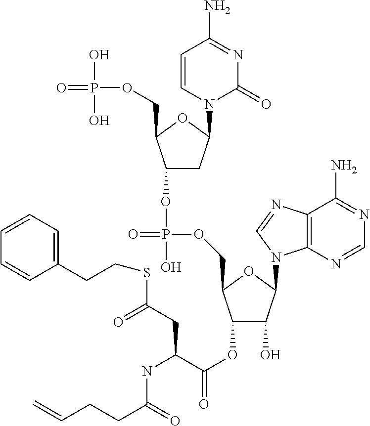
C1=CN(C2CC(OP(OCC3C(OC(C(NC(CCC=C)=O)CC(SCCC4=CC=CC=C4)=O)=O)C(O)C(N4C5=C(C(N)=NC=N5)N=C4)O3)(=O)O)C(COP(O)(O)=O)O2)C(=O)N=C1N
